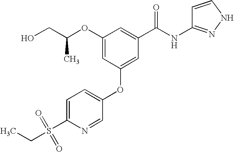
C1(OC(CO)C)=CC(OC2=CC=C(S(CC)(=O)=O)N=C2)=CC(C(NC2=NNC=C2)=O)=C1
